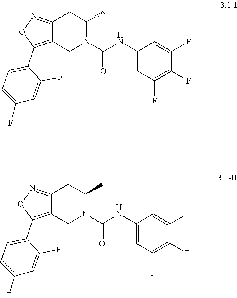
C1(NC(N2CC3=C(C4=CC=C(F)C=C4F)ON=C3CC2C)=O)=CC(F)=C(F)C(F)=C1.C1(NC(N2CC3=C(C4=CC=C(F)C=C4F)ON=C3CC2C)=O)=CC(F)=C(F)C(F)=C1
